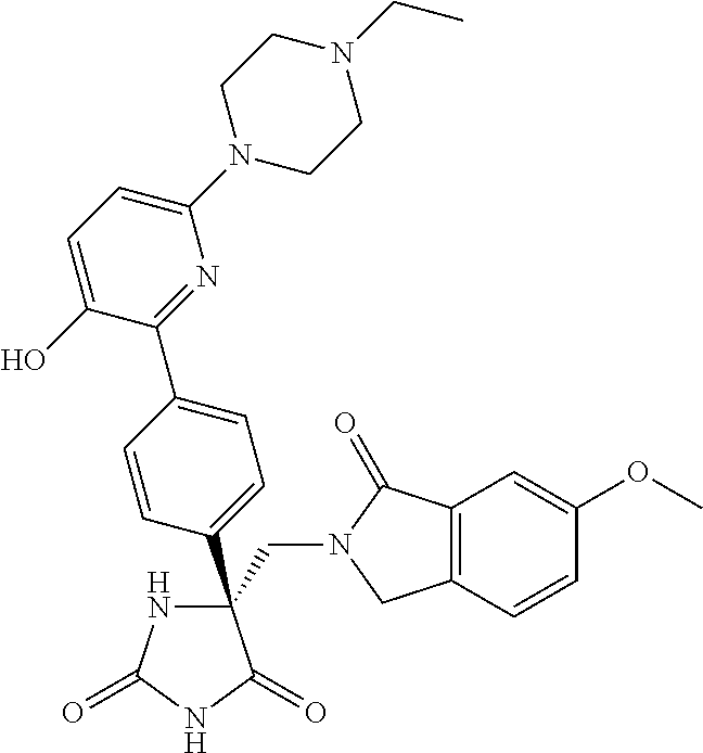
C(C1(C2=CC=C(C3=NC(N4CCN(CC)CC4)=CC=C3O)C=C2)NC(=O)NC1=O)N1CC2=C(C1=O)C=C(OC)C=C2
